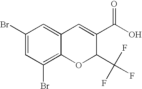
C1(C(O)=O)=CC2=CC(Br)=CC(Br)=C2OC1C(F)(F)F
